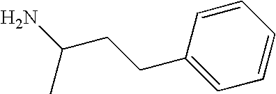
C1=CC=CC=C1CCC(N)C
